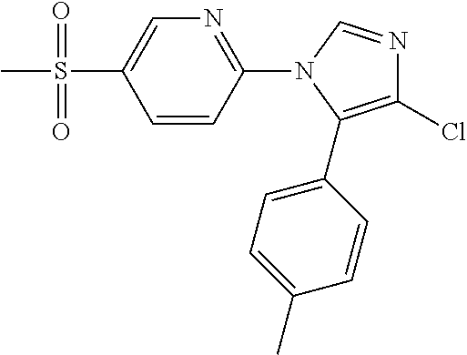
C1=CC(N2C(C3=CC=C(C)C=C3)=C(Cl)N=C2)=NC=C1S(C)(=O)=O
